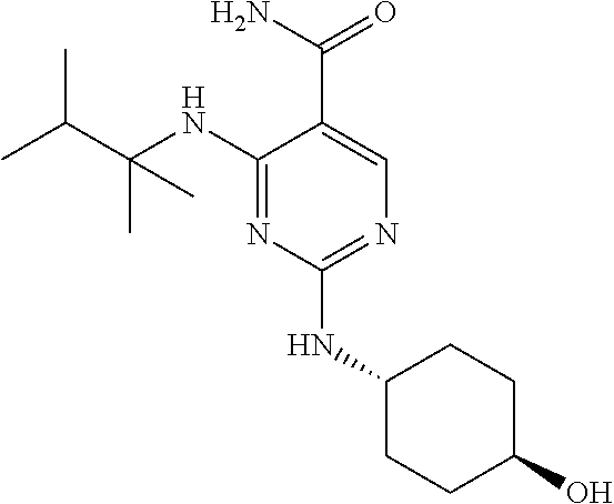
C1(NC(C(C)C)(C)C)=NC(NC2CCC(O)CC2)=NC=C1C(N)=O
